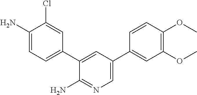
C1=C(C2=CC(OC)=C(OC)C=C2)C=C(C2=CC=C(N)C(Cl)=C2)C(N)=N1
